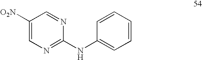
C1(NC2=CC=CC=C2)=NC=C([O2N])C=N1
